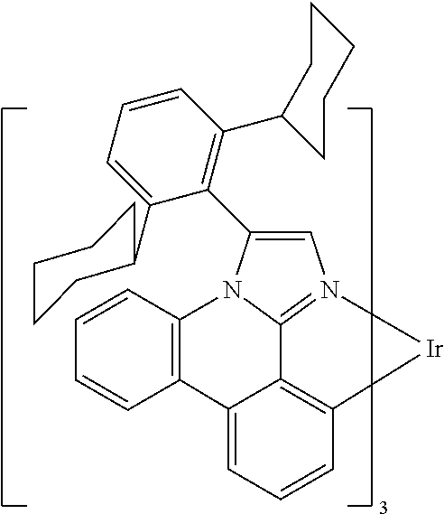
C1=C(C2=C(C3CCCCC3)C=CC=C2C2CCCCC2)N2C3=N1[Ir]C1=C3C(=CC=C1)C1=C2C=CC=C1
